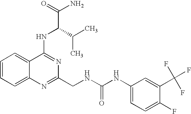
C1=CC=C2C(=C1)C(NC(C(N)=O)C(C)C)=NC(CNC(NC1=CC=C(F)C(C(F)(F)F)=C1)=O)=N2
